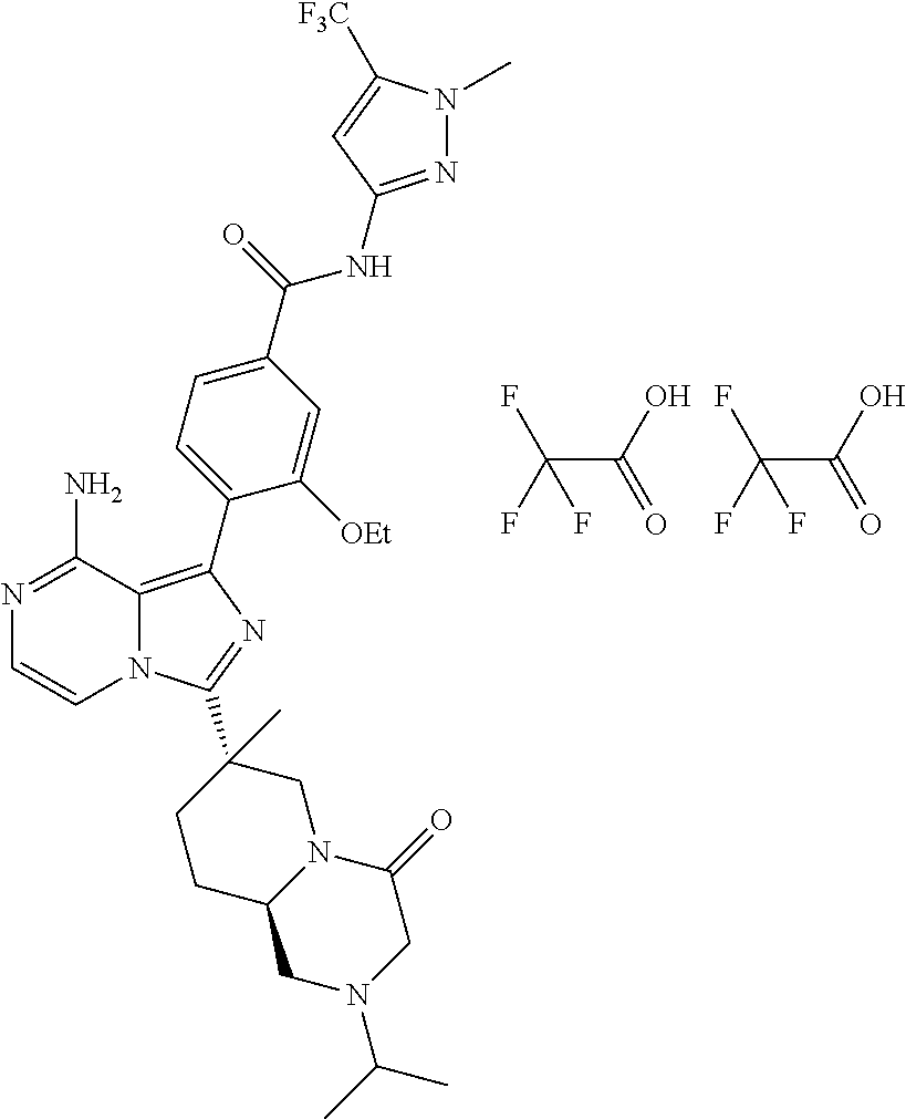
C(C(=O)O)(F)(F)F.C(C(=O)O)(F)(F)F.N1=C(N)C2=C(C3=CC=C(C(NC4=NN(C)C([F3C])=C4)=O)C=C3[OEt])N=C(C3(C)CN4C(CC3)CN(C(C)C)CC4=O)N2C=C1
